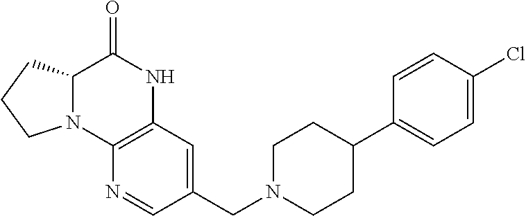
C1=CC(Cl)=CC=C1C1CCN(CC2=CC3=C(N=C2)N2C(C(=O)N3)CCC2)CC1
